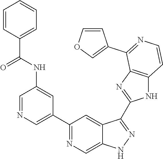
C1=NC=C(C2=NC=C3C(=C2)C(C2=NC4=C(N2)C=CN=C4C2=COC=C2)=NN3)C=C1NC(C1=CC=CC=C1)=O
